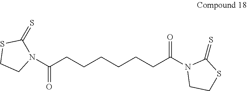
N1(C(CCCCCCC(N2CCSC2=S)=O)=O)C(=S)SCC1
